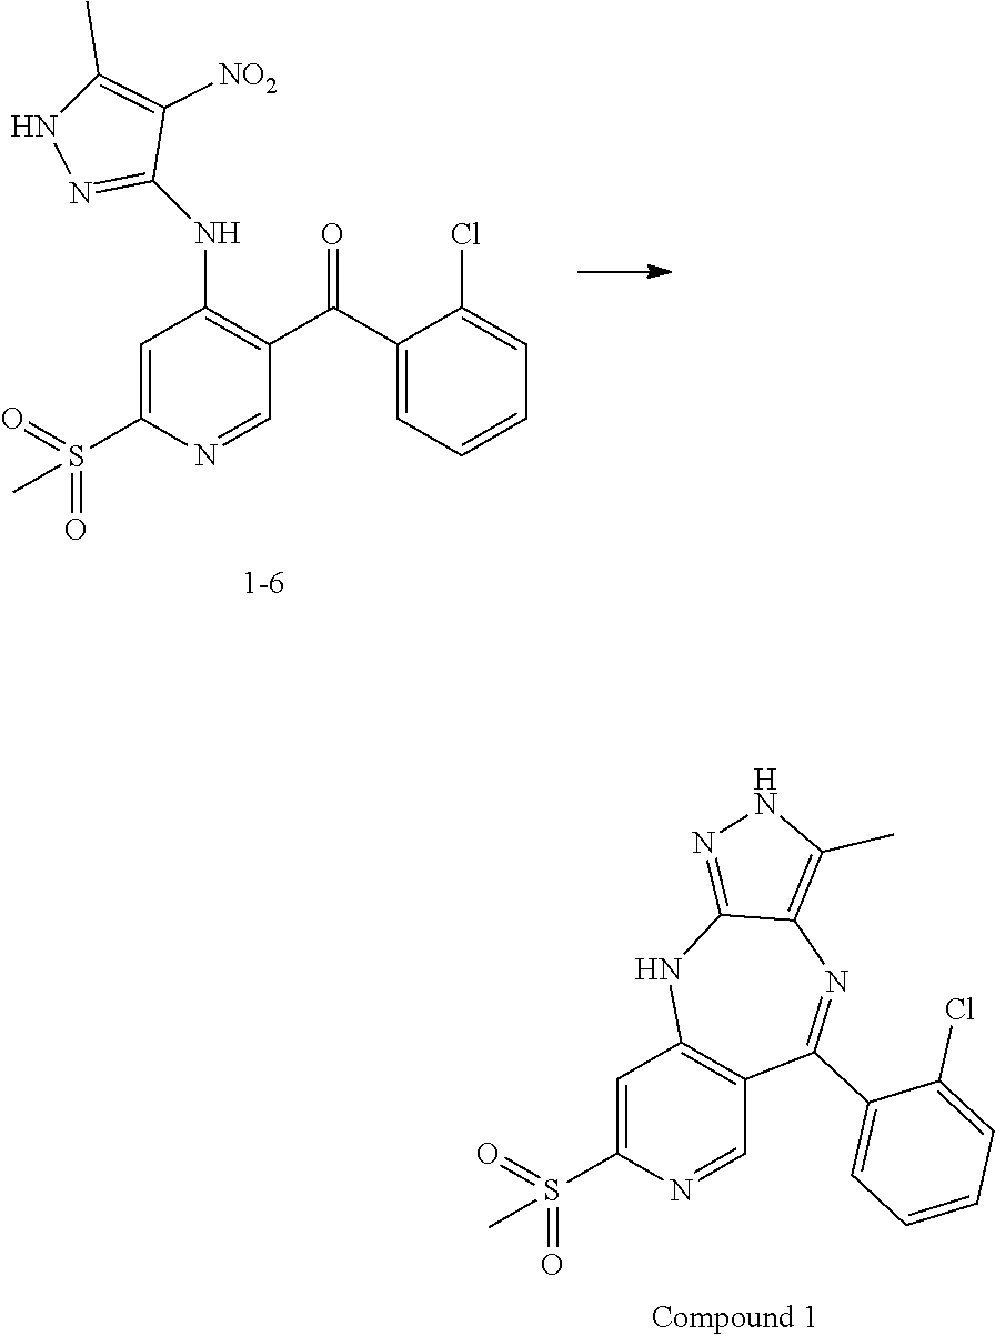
C1=C(S(=O)(=O)C)N=CC(C(=O)C2=CC=CC=C2Cl)=C1NC1=NNC(C)=C1[NO2].C1=C(S(=O)(=O)C)N=CC2=C1NC1=NNC(C)=C1N=C2C1=CC=CC=C1Cl
